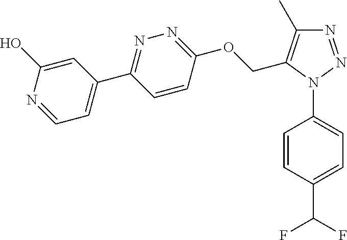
C1=CC(N2N=NC(C)=C2COC2=NN=C(C3=CC=NC(O)=C3)C=C2)=CC=C1C(F)F
